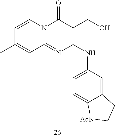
C1=CC(C)=CC2=NC(NC3=CC=C4C(=C3)CC[AcN]4)=C(CO)C(=O)N12
